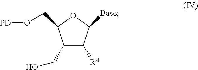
C1(CO)C([RA])C([Base])OC1CO[PD]
